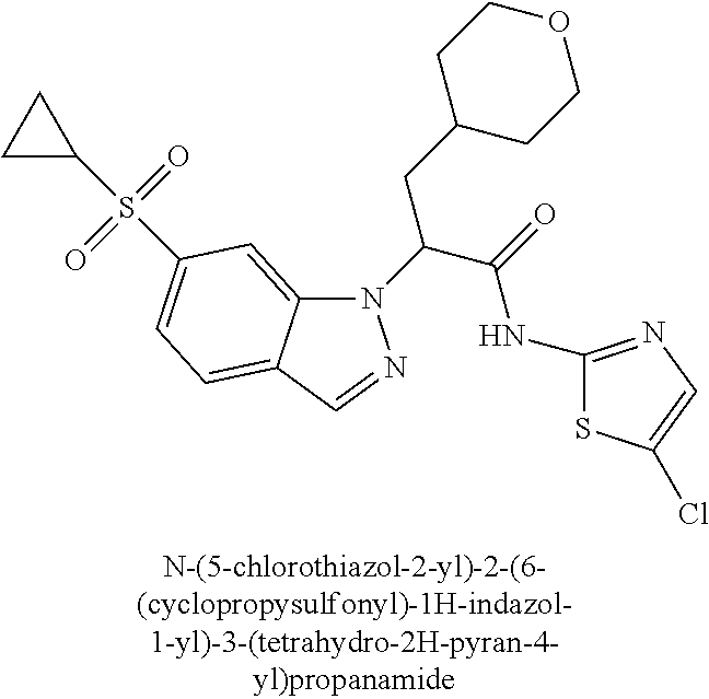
N1(C(C(=O)NC2=NC=C(Cl)S2)CC2CCOCC2)C2=CC(S(=O)(=O)C3CC3)=CC=C2C=N1
